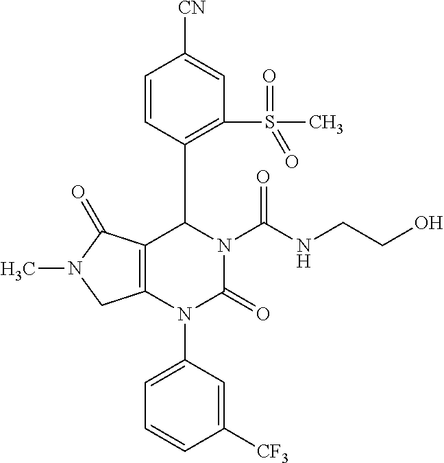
C1=CC(C2C3=C(N(C4=CC=CC([CF3])=C4)C(=O)N2C(NCCO)=O)CN(C)C3=O)=C(S(C)(=O)=O)C=C1[CN]
